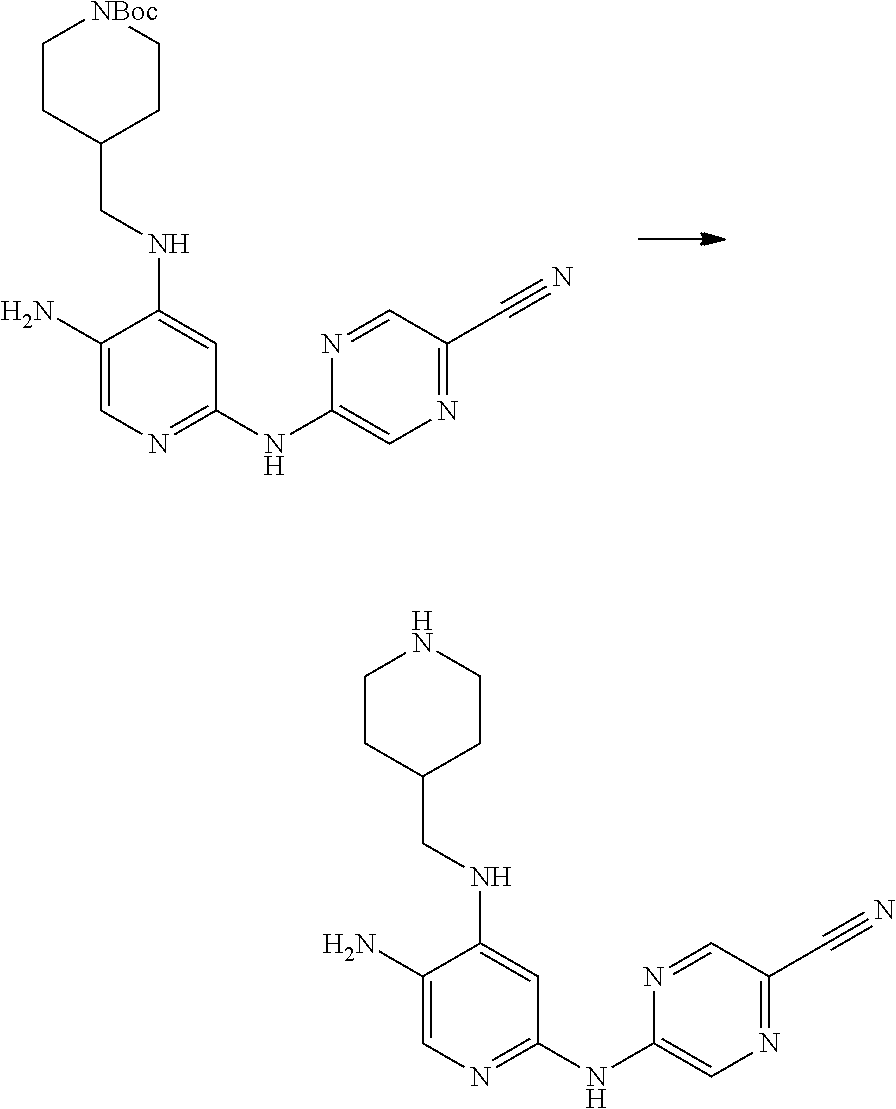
C1(N)=CN=C(NC2=CN=C(C#N)C=N2)C=C1NCC1CC[NBoc]CC1.C1(N)=CN=C(NC2=CN=C(C#N)C=N2)C=C1NCC1CCNCC1
